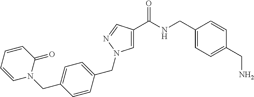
C1=C(C(NCC2=CC=C(CN)C=C2)=O)C=NN1CC1=CC=C(CN2C(=O)C=CC=C2)C=C1
